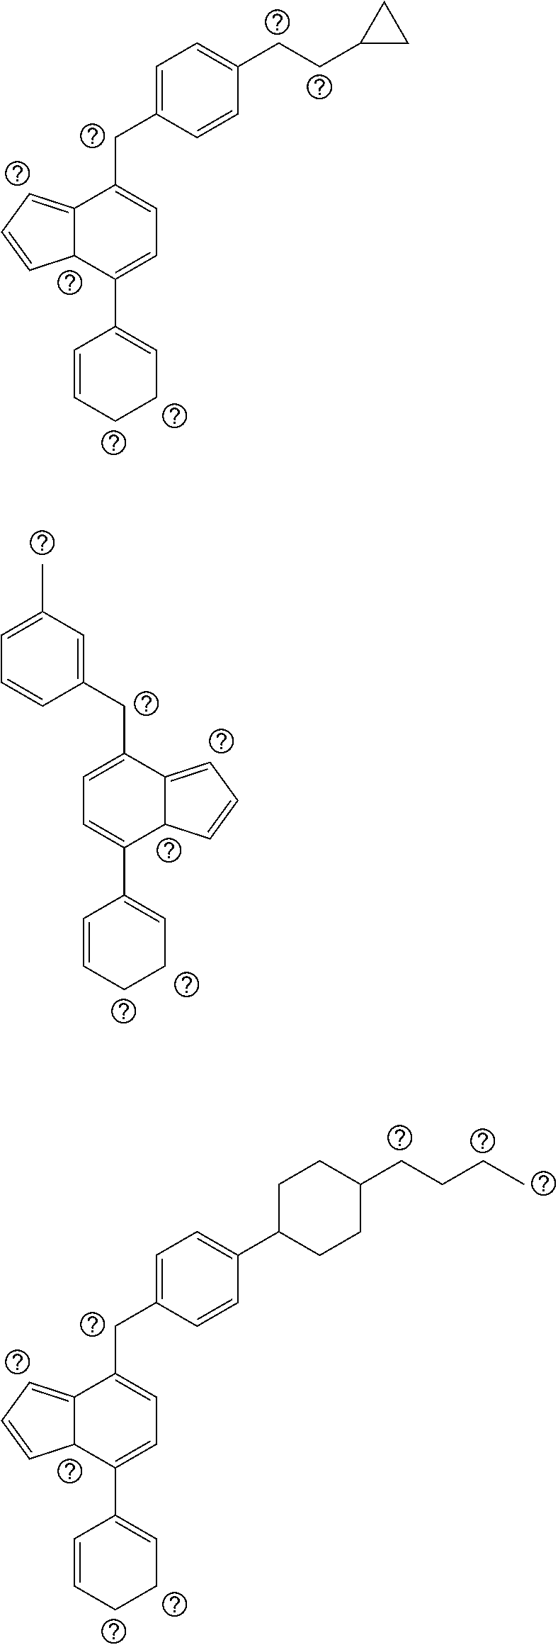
C(CC1CC1)C1=CC=C(CC2=CC=C(C3=CCCC=C3)C3C2=CC=C3)C=C1.C1=C(C)C=C(CC2=CC=C(C3=CCCC=C3)C3C2=CC=C3)C=C1.C1(C2=CC=C(CC3=CC=C(C4=CCCC=C4)C4C3=CC=C4)C=C2)CCC(CCCC)CC1
